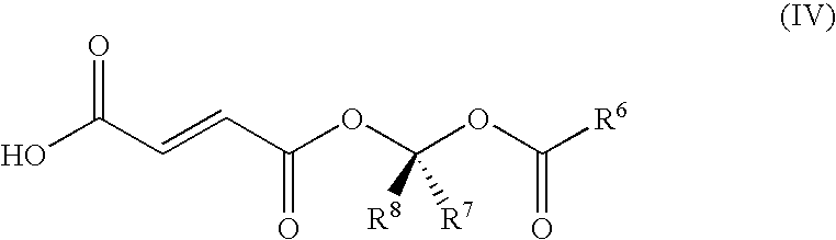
OC(C=CC(OC(OC([R6])=O)([R7])[R8])=O)=O
